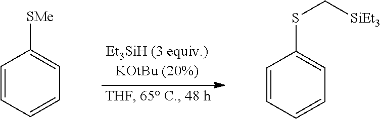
C1=CC=CC=C1[SMe].C1=CC=CC=C1SC[SiEt3]
